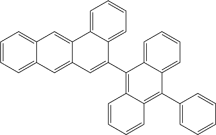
C1=CC=C2C(=C1)C=C1C(=C2)C2=CC=CC=C2C(C2=C3C(=C(C4=CC=CC=C4)C4=CC=CC=C42)C=CC=C3)=C1
